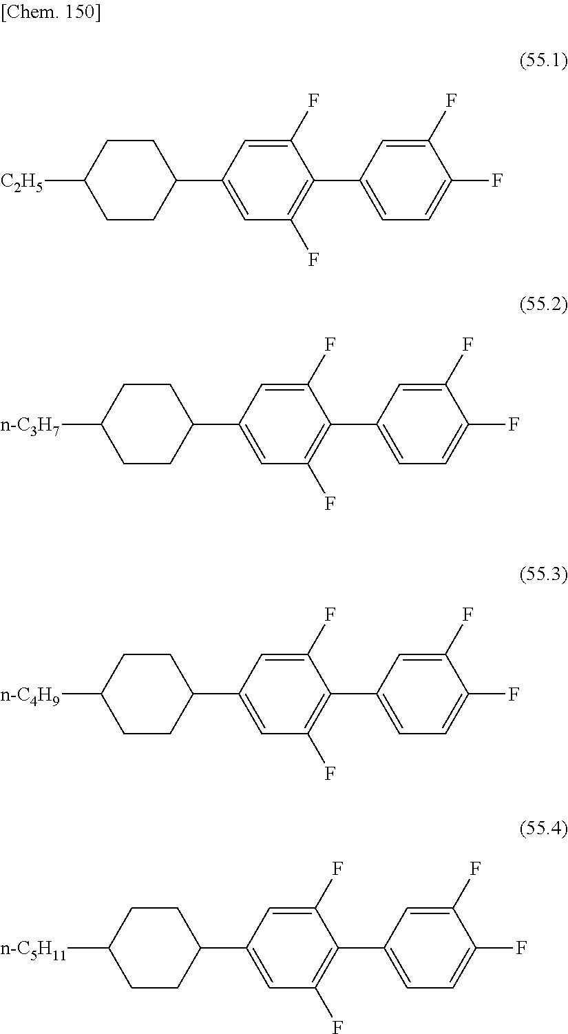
C1(C2=CC(F)=C(C3=CC=C(F)C(F)=C3)C(F)=C2)CCC([C2H5])CC1.C1(C2=CC(F)=C(C3=CC=C(F)C(F)=C3)C(F)=C2)CCC([n-C3H7])CC1.C1(C2=CC(F)=C(C3=CC=C(F)C(F)=C3)C(F)=C2)CCC([n-C4H9])CC1.C1(C2=CC(F)=C(C3=CC=C(F)C(F)=C3)C(F)=C2)CCC([n-C5H11])CC1
